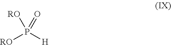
[H]P([RO])(=O)[RO]
